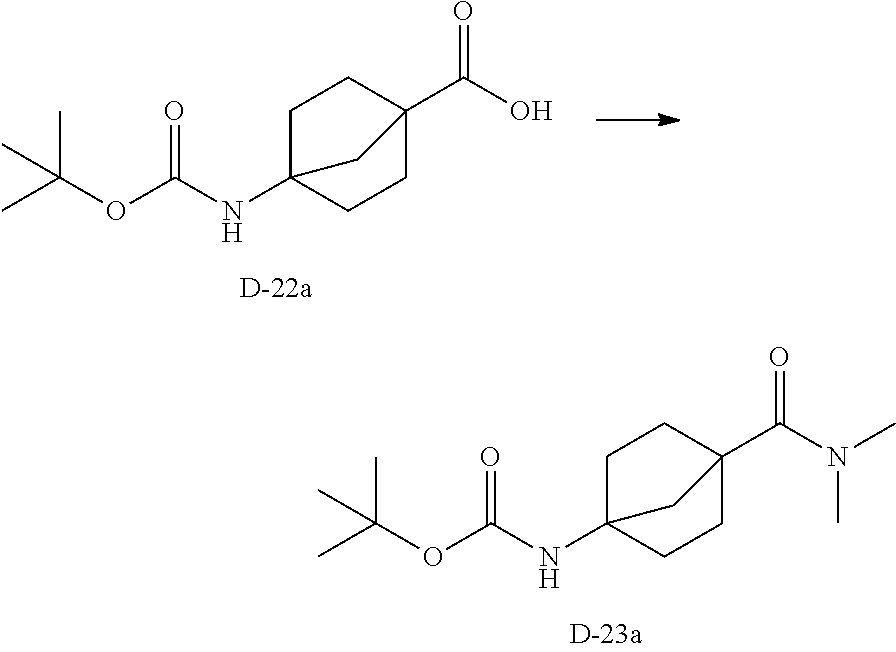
C1C2(NC(OC(C)(C)C)=O)CCC(C(O)=O)(C1)C2.C1C2(NC(OC(C)(C)C)=O)CCC(C(N(C)C)=O)(C1)C2
